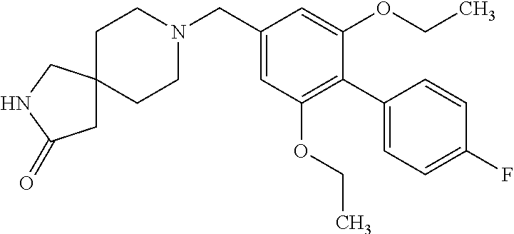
C1CN(CC2=CC(OCC)=C(C3=CC=C(F)C=C3)C(OCC)=C2)CCC12CC(=O)NC2
